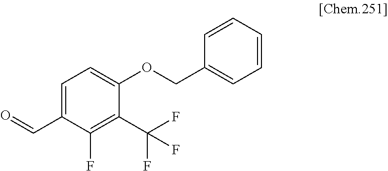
C1=C(C=O)C(F)=C(C(F)(F)F)C(OCC2=CC=CC=C2)=C1
